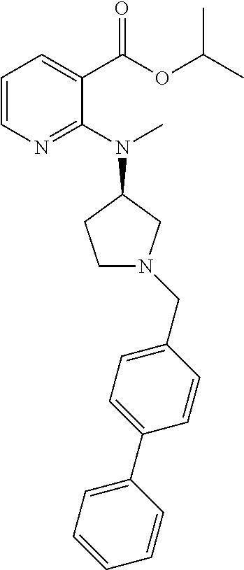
C1=C(CN2CCC(N(C)C3=NC=CC=C3C(=O)OC(C)C)C2)C=CC(C2=CC=CC=C2)=C1
